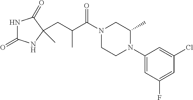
N1C(=O)NC(C)(CC(C(N2CCN(C3=CC(F)=CC(Cl)=C3)C(C)C2)=O)C)C1=O
